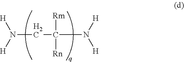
N(CC(N([H])[H])([Rm])[Rn])([H])[H]
